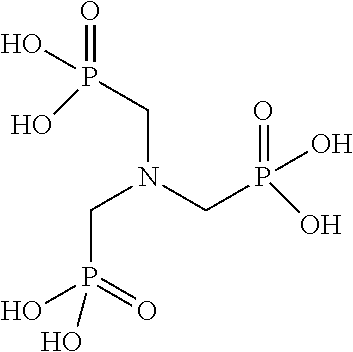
P(CN(CP(=O)(O)O)CP(O)(=O)O)(=O)(O)O
